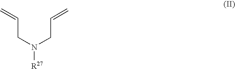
C(CN(CC=C)[R27])=C
